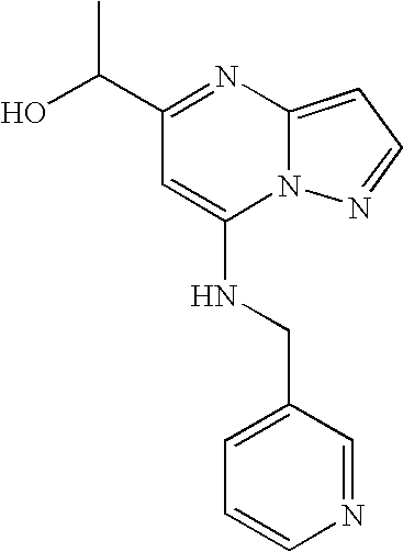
C1(C(C)O)=NC2=CC=NN2C(NCC2=CC=CN=C2)=C1
